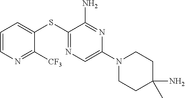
C1=CN=C([CF3])C(SC2=NC=C(N3CCC(N)(C)CC3)N=C2N)=C1
